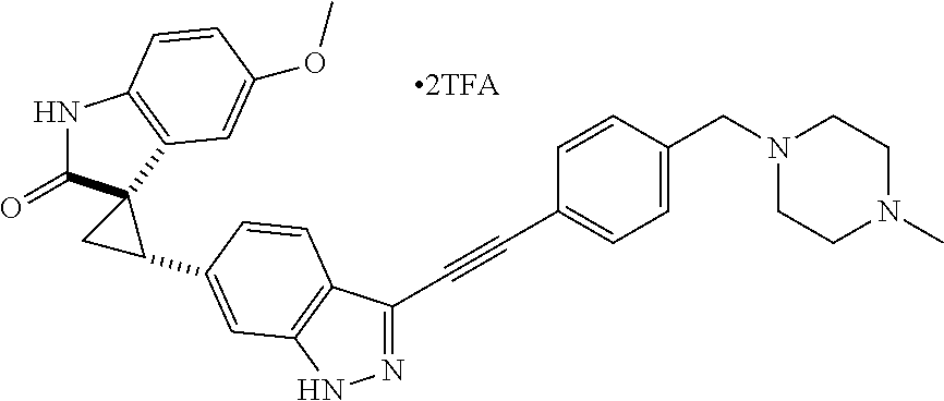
N1C(=O)C2(C3=C1C=CC(OC)=C3)CC2C1=CC2=C(C(C#CC3=CC=C(CN4CCN(C)CC4)C=C3)=NN2)C=C1
